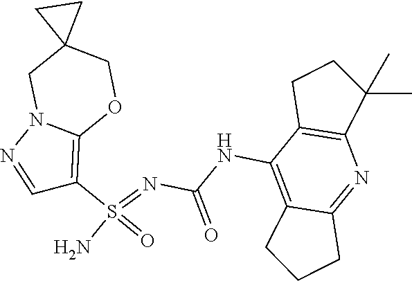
C(NC1=C2C(=NC3=C1CCC3(C)C)CCC2)(N=S(N)(=O)C1=C2N(N=C1)CC1(CO2)CC1)=O
